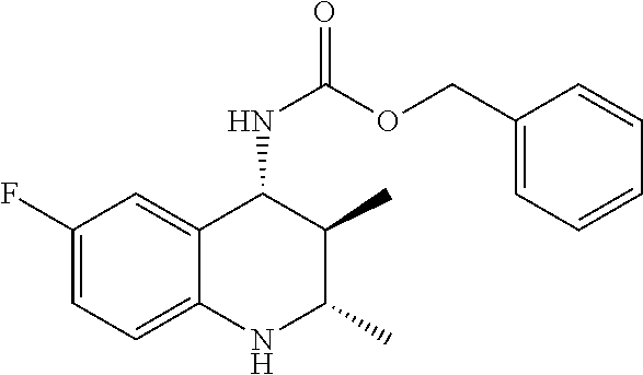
C1(F)=CC=C2C(=C1)C(NC(OCC1=CC=CC=C1)=O)C(C)C(C)N2
